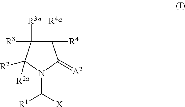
C1([R4])([R4])C([R3])([R3])C([R2])([R2a])N(C([X])[R1])C1=[A2]
